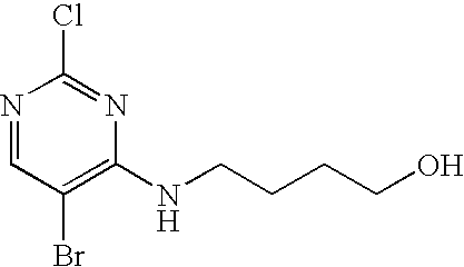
N1=CC(Br)=C(NCCCCO)N=C1Cl
